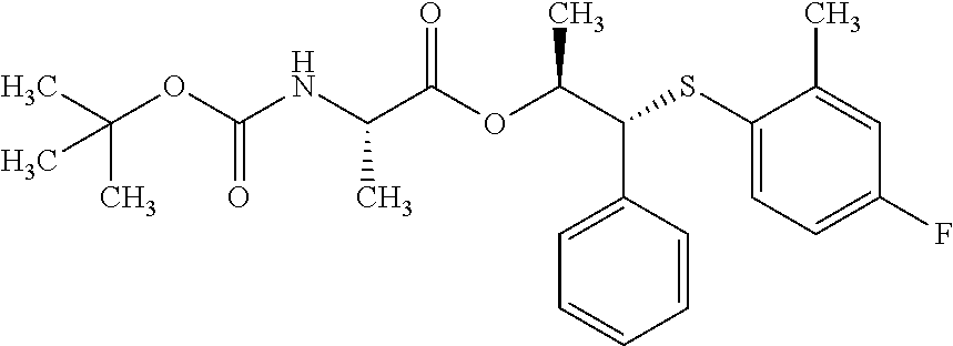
CC(OC(NC(C(OC(C(SC1=CC=C(F)C=C1C)C1=CC=CC=C1)C)=O)C)=O)(C)C
